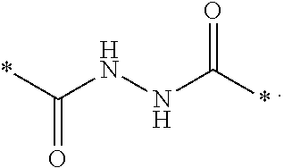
*C(NNC(*)=O)=O
